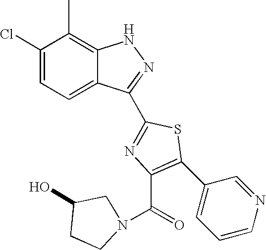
C1(Cl)=CC=C2C(=C1C)NN=C2C1=NC(C(N2CC(O)CC2)=O)=C(C2=CC=CN=C2)S1
